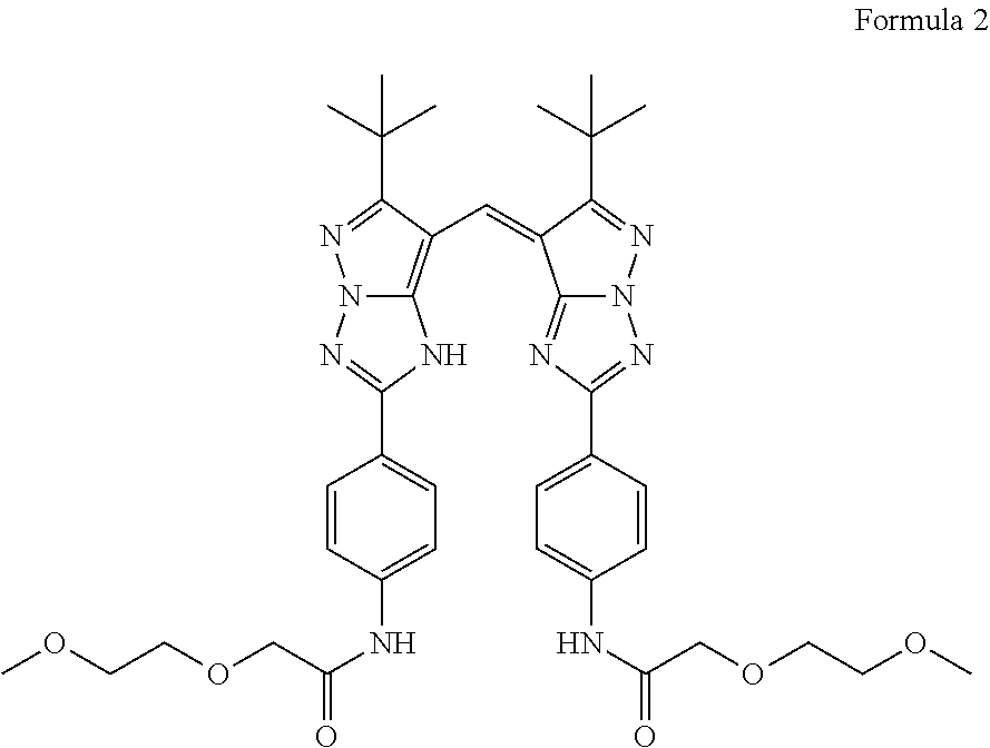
N12C(=C(C=C3C4=NC(C5=CC=C(NC(COCCOC)=O)C=C5)=NN4N=C3C(C)(C)C)C(C(C)(C)C)=N1)NC(C1=CC=C(NC(COCCOC)=O)C=C1)=N2
